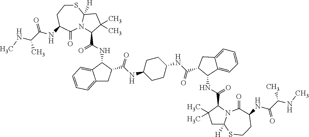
C12=CC=CC=C1C(NC(=O)C1N3C(=O)C(NC(C(NC)C)=O)CCSC3([H])CC1(C)C)C(C(NC1CCC(NC(=O)C3CC4=CC=CC=C4C3NC(C3C(C)(C)CC4([H])N3C(=O)C(NC(C(NC)C)=O)CCS4)=O)CC1)=O)C2
